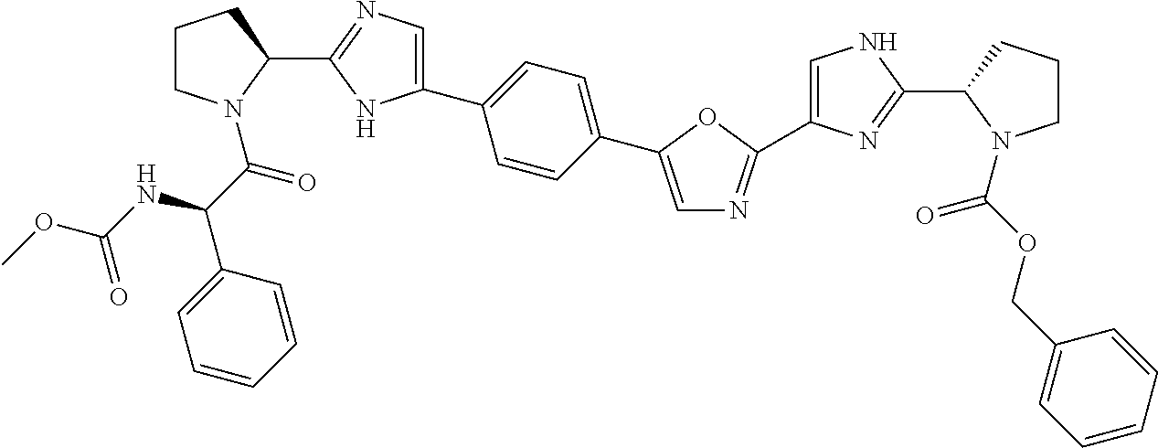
C1=C(C2=CC=C(C3=CN=C(C4CCCN4C(C(C4=CC=CC=C4)NC(OC)=O)=O)N3)C=C2)OC(C2=CNC(C3N(C(OCC4=CC=CC=C4)=O)CCC3)=N2)=N1
